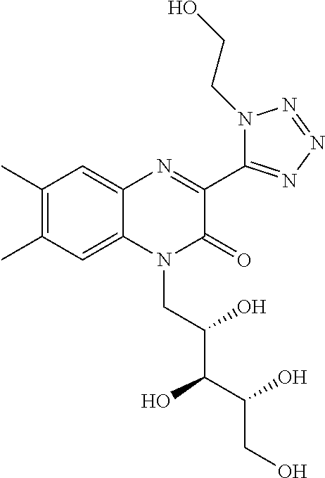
C1(C)=C(C)C=C2C(=C1)N=C(C1=NN=NN1CCO)C(=O)N2CC(C(C(CO)O)O)O
